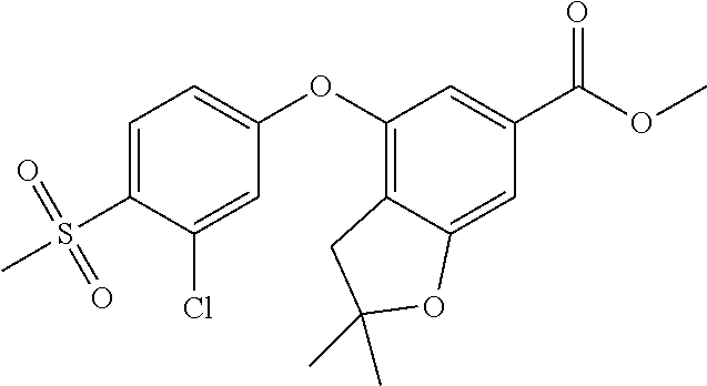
C1=C(S(=O)(=O)C)C(Cl)=CC(OC2=C3C(=CC(C(OC)=O)=C2)OC(C)(C)C3)=C1
